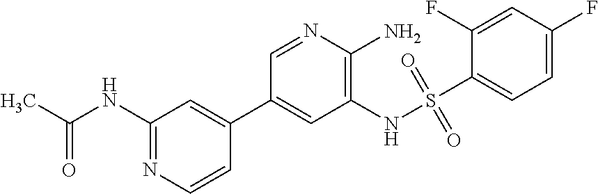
C1(NC(C)=O)=NC=CC(C2=CC(NS(C3=CC=C(F)C=C3F)(=O)=O)=C(N)N=C2)=C1
